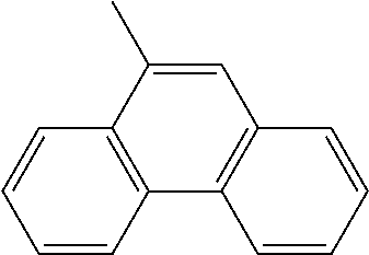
C1=CC=CC2=C1C(C)=CC1=C2C=CC=C1
